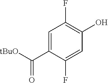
C1=C(C([tBuO])=O)C(F)=CC(O)=C1F
